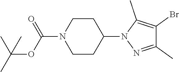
C1CC(N2N=C(C)C(Br)=C2C)CCN1C(OC(C)(C)C)=O
